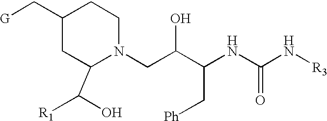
C1(C[G])CC(C([R1])O)N(CC(C(NC(N[R3])=O)C[Ph])O)CC1
